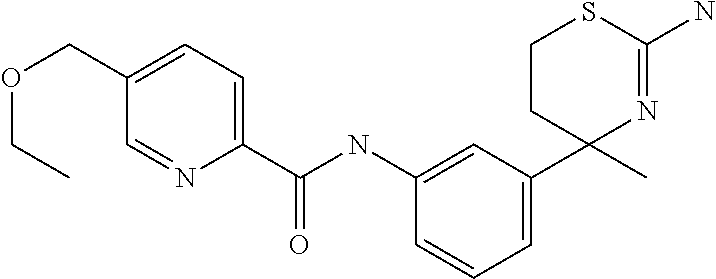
C1(C(NC2=CC(C3(C)N=C(N)SCC3)=CC=C2)=O)=CC=C(COCC)C=N1
